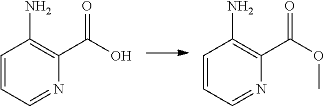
C1=CC=NC(C(O)=O)=C1N.C1=CC=NC(C(OC)=O)=C1N
